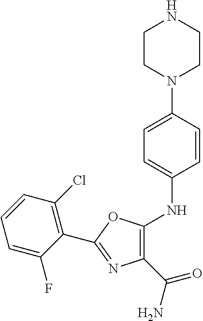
C1=CC(Cl)=C(C2=NC(C(N)=O)=C(NC3=CC=C(N4CCNCC4)C=C3)O2)C(F)=C1
